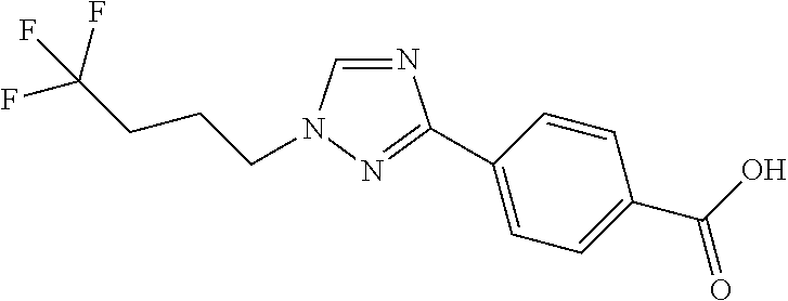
N1=CN(CCCC(F)(F)F)N=C1C1=CC=C(C(O)=O)C=C1
